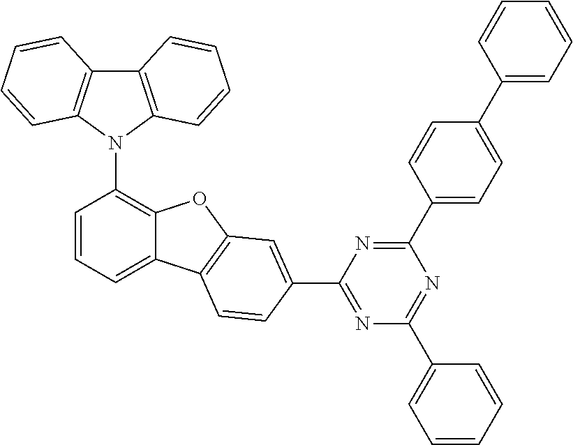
C12=C(N(C3=C4C(=CC=C3)C3=C(O4)C=C(C4=NC(C5=CC=CC=C5)=NC(C5=CC=C(C6=CC=CC=C6)C=C5)=N4)C=C3)C3=C1C=CC=C3)C=CC=C2
